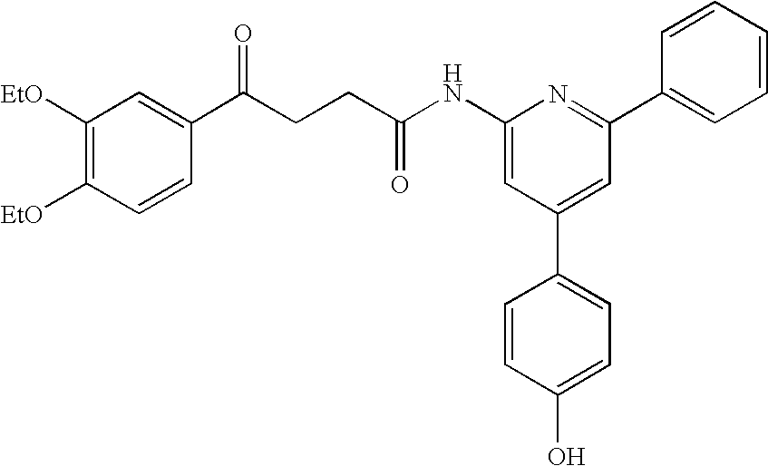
C1(NC(CCC(C2=CC([EtO])=C([EtO])C=C2)=O)=O)=CC(C2=CC=C(O)C=C2)=CC(C2=CC=CC=C2)=N1
